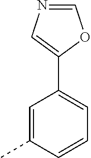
C1=C(C)C=CC=C1C1=CN=CO1
